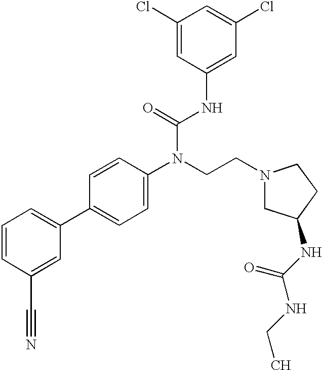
C1=CC(C#N)=CC(C2=CC=C(N(CCN3CCC(NC(NCC)=O)C3)C(=O)NC3=CC(Cl)=CC(Cl)=C3)C=C2)=C1
